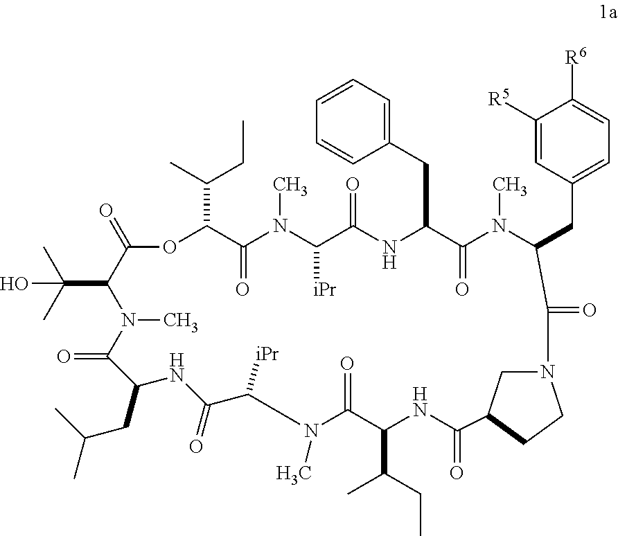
O1C(C(C)CC)C(=O)N(C)C([iPr])C(=O)NC(CC2=CC=CC=C2)C(=O)N(C)C(CC2=CC=C([R6])C([R5])=C2)C(=O)N2CC(C(=O)NC(C(CC)C)C(=O)N(C)C([iPr])C(=O)NC(CC(C)C)C(=O)N(C)C(C(C)(C)O)C1=O)CC2
